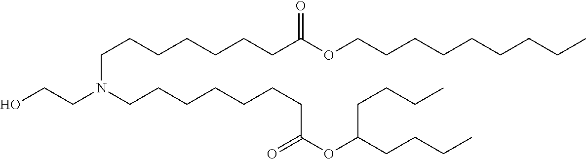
C(CCCC)CCCCOC(CCCCCCCN(CCCCCCCC(OC(CCCC)CCCC)=O)CCO)=O
